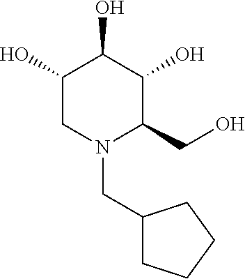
C1(O)CN(CC2CCCC2)C(CO)C(O)C1O
